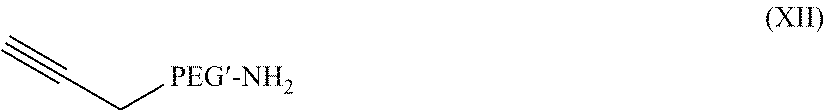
[PEG-NH2]CC#C
